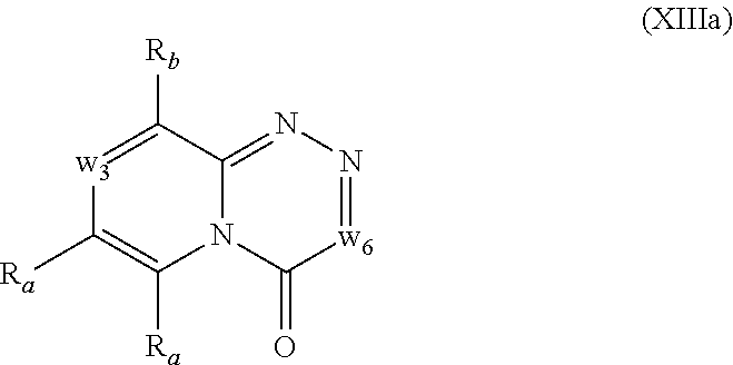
[w6]1=NN=C2N(C1=O)C([Ra])=C([Ra])[w3]=C2[Rb]
